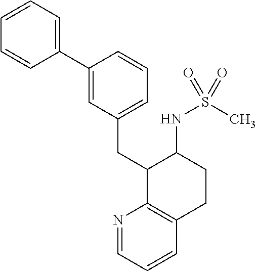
C1(CC2C3=C(CCC2NS(C)(=O)=O)C=CC=N3)=CC=CC(C2=CC=CC=C2)=C1
